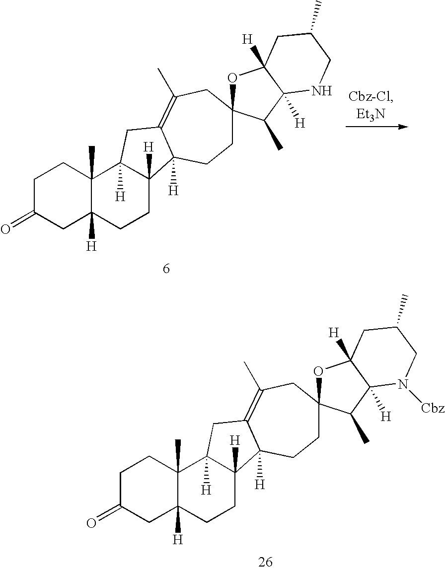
C1C(=O)CC2([H])C(C)(C1)C1([H])C([H])(CC2)C2([H])C(=C(C)CC3(CC2)OC2([H])C([H])(C3C)NCC(C)C2)C1.C1C(=O)CC2([H])C(C)(C1)C1([H])C([H])(CC2)C2([H])C(=C(C)CC3(CC2)OC2([H])C([H])(C3C)N([Cbz])CC(C)C2)C1
